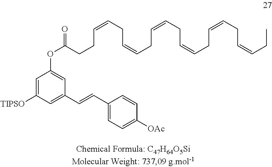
C1=C([TIPSO])C=C(C=CC2=CC=C([OAc])C=C2)C=C1OC(=O)CCC=CCC=CCC=CCC=CCC=CCC=CCC
